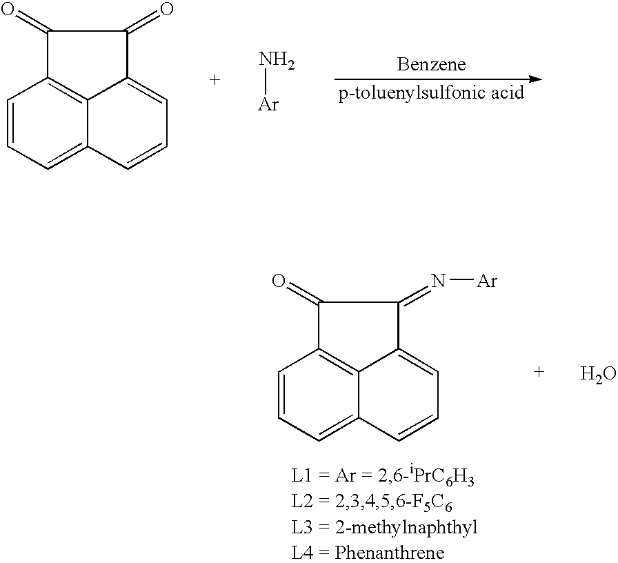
C1=CC=C2C3=C1C(=O)C(=O)C3=CC=C2.N[Ar].C1=CC=C2C3=C1C(=O)C(=N[Ar])C3=CC=C2.O
